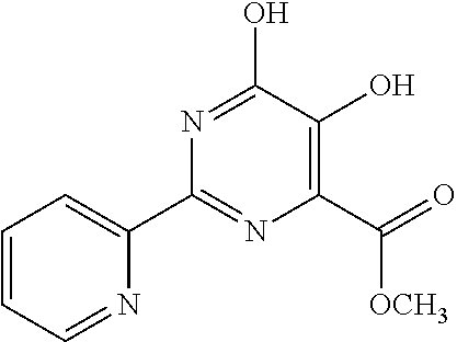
C1(C(=O)[OCH3])=C(O)C(O)=NC(C2=CC=CC=N2)=N1
